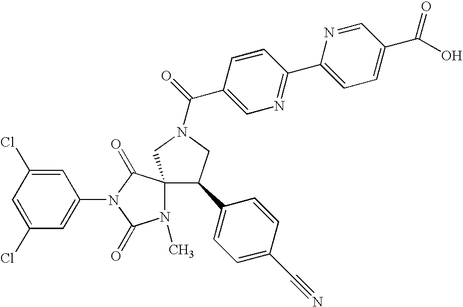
ClC1=CC(N2C(=O)C3(CN(C(=O)C4=CN=C(C5=CC=C(C(O)=O)C=N5)C=C4)CC3C3=CC=C(C#N)C=C3)N(C)C2=O)=CC(Cl)=C1
